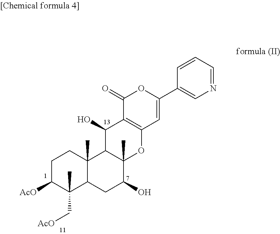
C1C([AcO])C(C)(C[AcO])C2C(C)(C1)C1C(C)(C(O)C2)OC2=C(C1O)C(=O)OC(C1=CN=CC=C1)=C2
